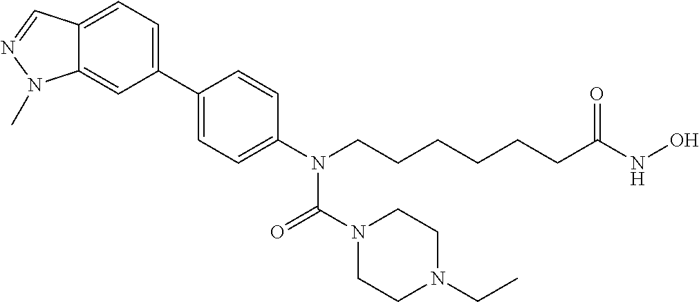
C12=CC=C(C3=CC=C(N(CCCCCCC(NO)=O)C(N4CCN(CC)CC4)=O)C=C3)C=C1N(C)N=C2
